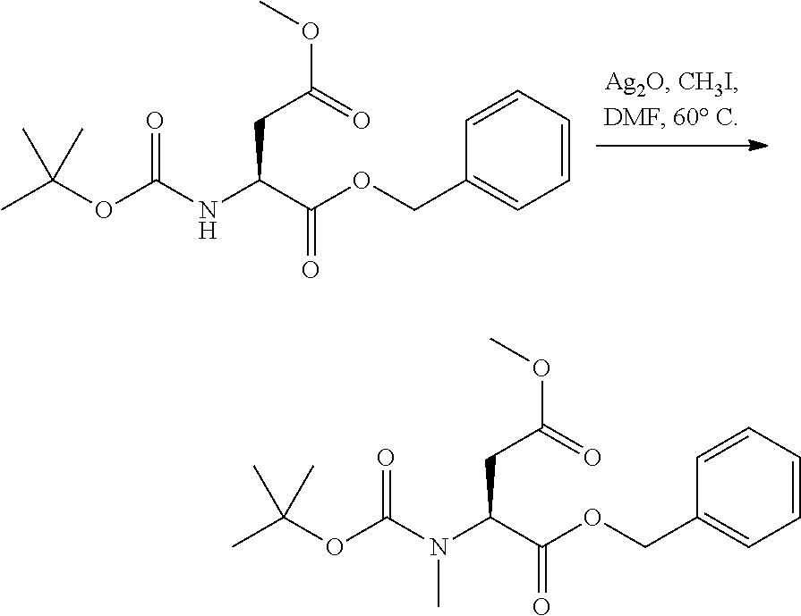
CC(OC(NC(C(OCC1=CC=CC=C1)=O)CC(=O)OC)=O)(C)C.CC(OC(N(C(C(OCC1=CC=CC=C1)=O)CC(=O)OC)C)=O)(C)C
